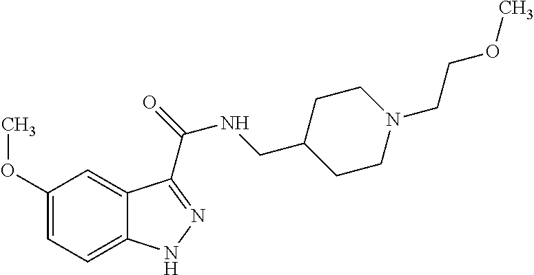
C1(OC)=CC=C2C(=C1)C(C(=O)NCC1CCN(CCOC)CC1)=NN2
